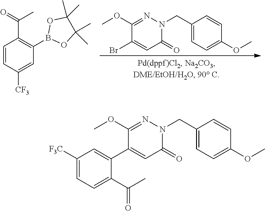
C1(OC)=NN(CC2=CC=C(OC)C=C2)C(=O)C=C1Br.C(C1=C(B2OC(C)(C)C(C)(C)O2)C=C([CF3])C=C1)(=O)C.C1([F3C])=CC=C(C(=O)C)C(C2=CC(=O)N(CC3=CC=C(OC)C=C3)N=C2OC)=C1
